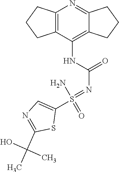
C12=C(C(NC(=O)N=S(C3=CN=C(C(C)(O)C)S3)(=O)N)=C3C(=N1)CCC3)CCC2
